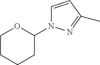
C1CCCC(N2C=CC(C)=N2)O1
